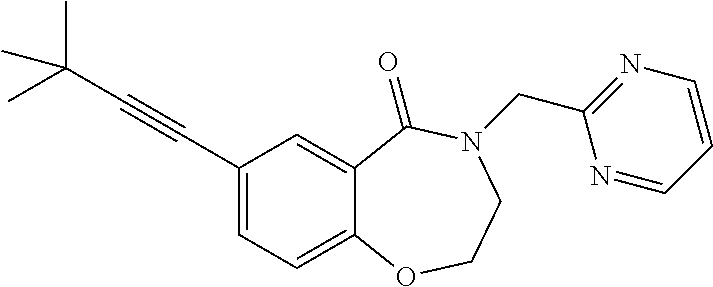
C(C1=CC=C2C(=C1)C(=O)N(CC1=NC=CC=N1)CCO2)#CC(C)(C)C
